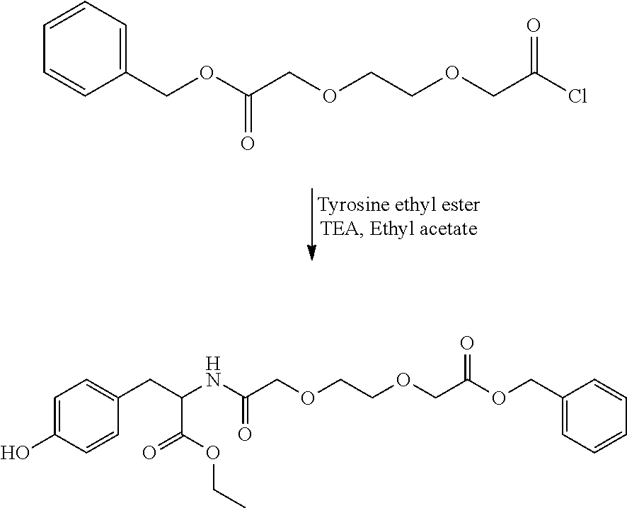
O(C(COCCOCC(Cl)=O)=O)CC1=CC=CC=C1.C1=C(O)C=CC(CC(NC(COCCOCC(OCC2=CC=CC=C2)=O)=O)C(OCC)=O)=C1
